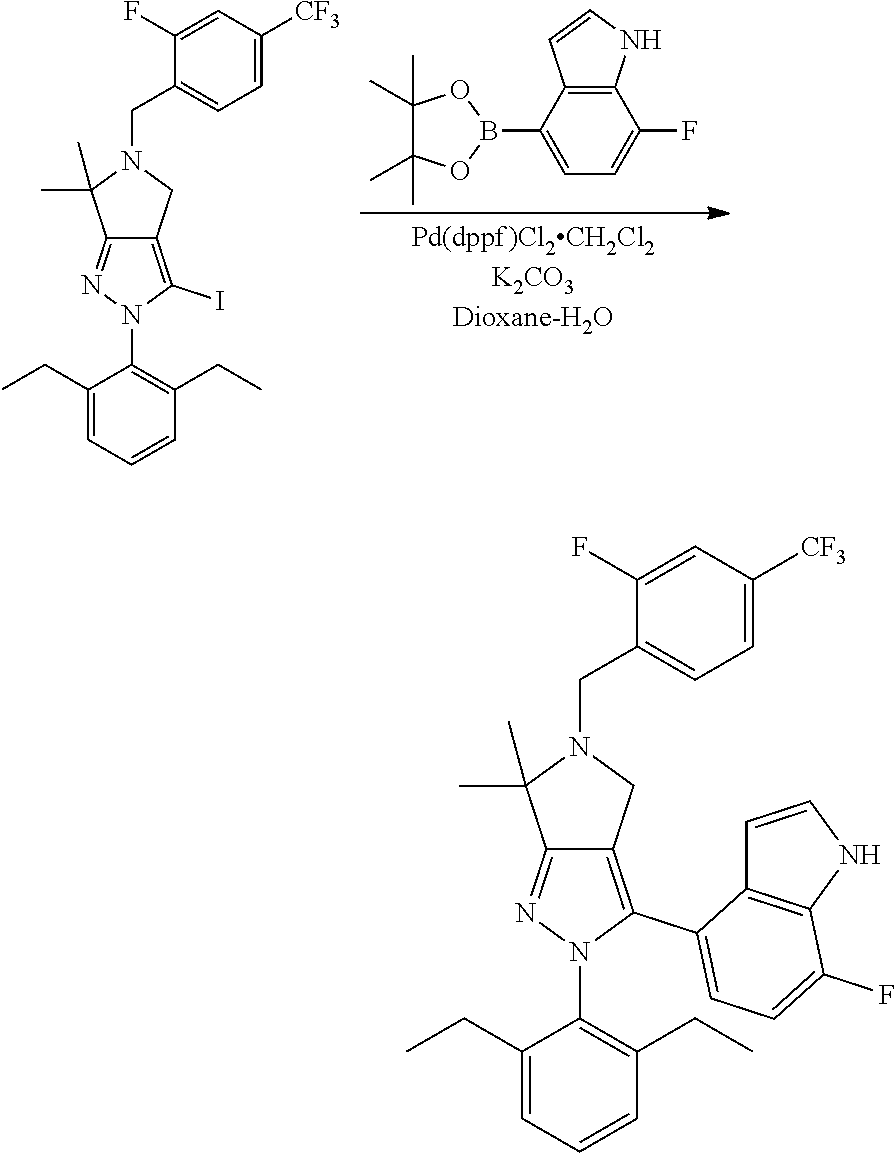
C12=C(C(B3OC(C)(C)C(C)(C)O3)=CC=C1F)C=CN2.C12=NN(C3=C(CC)C=CC=C3CC)C(I)=C1CN(CC1=CC=C([CF3])C=C1F)C2(C)C.C12=NN(C3=C(CC)C=CC=C3CC)C(C3=CC=C(F)C4=C3C=CN4)=C1CN(CC1=CC=C([CF3])C=C1F)C2(C)C
